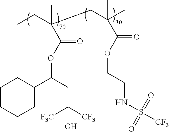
CCC(CC(C)(C)C(OCCNS([CF3])(=O)=O)=O)(C)C(OC(C1CCCCC1)CC([CF3])([F3C])O)=O
